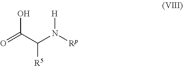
N([H])([Rp])C(C(=O)O)[R5]
